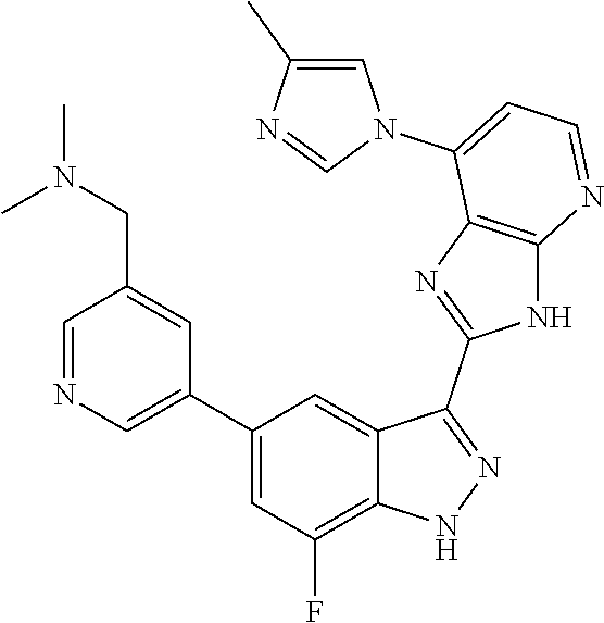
C1=NC=C(C2=CC(F)=C3C(=C2)C(C2=NC4=C(N2)N=CC=C4N2C=C(C)N=C2)=NN3)C=C1CN(C)C
